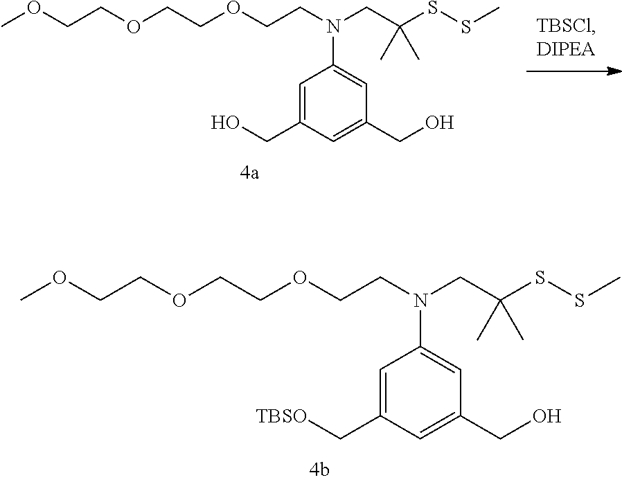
C1=C(CO)C=C(CO)C=C1N(CC(SSC)(C)C)CCOCCOCCOC.C1=C(C[TBSO])C=C(CO)C=C1N(CC(SSC)(C)C)CCOCCOCCOC
